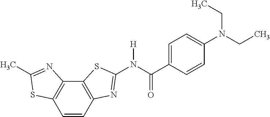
C1=CC2=C(C3=C1SC(C)=N3)SC(N(C(C1=CC=C(N(CC)CC)C=C1)=O)[H])=N2
